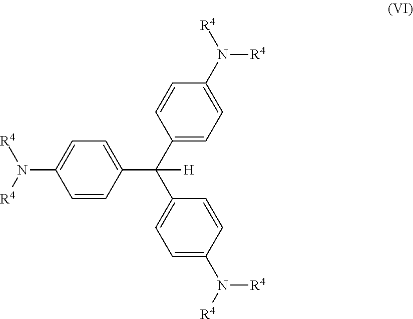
C1(N([R4])[R4])=CC=C(C(C2=CC=C(N([R4])[R4])C=C2)(C2=CC=C(N([R4])[R4])C=C2)[H])C=C1
